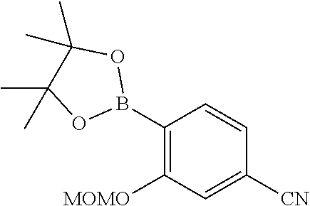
C1(B2OC(C)(C)C(C)(C)O2)=C([MOMO])C=C([CN])C=C1
